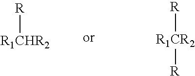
[R1CHR2][R].[R1CR2]([R])[R]
